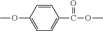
C1=CC(OC)=CC=C1C(=O)OC
